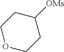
O1CCC([OMs])CC1
